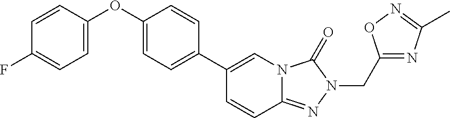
C1(C2=CC=C(OC3=CC=C(F)C=C3)C=C2)=CN2C(=NN(CC3=NC(C)=NO3)C2=O)C=C1
